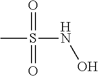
CS(NO)(=O)=O
